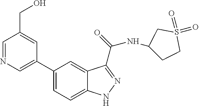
C1=NC=C(C2=CC=C3C(=C2)C(C(NC2CCS(=O)(=O)C2)=O)=NN3)C=C1CO
